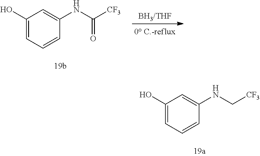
[BH3/THF].C1(O)=CC=CC(NC([CF3])=O)=C1.C1(O)=CC=CC(NC[CF3])=C1
